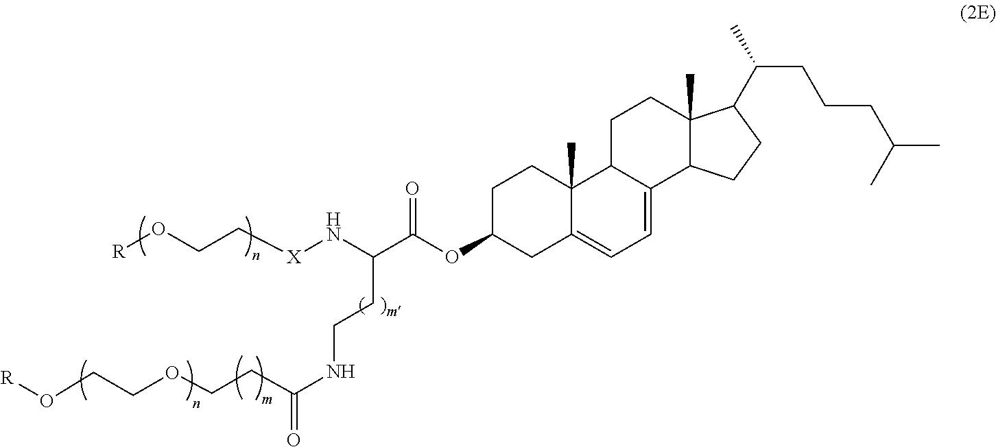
[R]OCC[X]NC(CCNC(CCOCCO[R])=O)C(OC1CC2=CC=C3C(C2(C)CC1)CCC1(C)C3CCC1C(CCCC(C)C)C)=O
